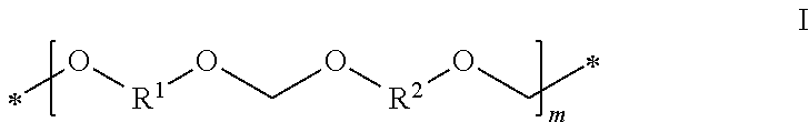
O([R1]OCO[R2]OCC)C
